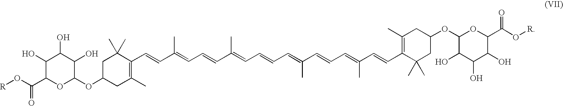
O(C1CC(C)=C(C=CC(=CC=CC(=CC=CC=C(C=CC=C(C=CC2=C(C)CC(OC3C(O)C(O)C(O)C(C(O[R])=O)O3)CC2(C)C)C)C)C)C)C(C)(C)C1)C1C(O)C(O)C(O)C(C(O[R])=O)O1
